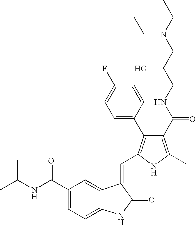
C1(C(NC(C)C)=O)=CC=C2C(=C1)C(=CC1=C(C3=CC=C(F)C=C3)C(C(NCC(CN(CC)CC)O)=O)=C(C)N1)C(=O)N2
